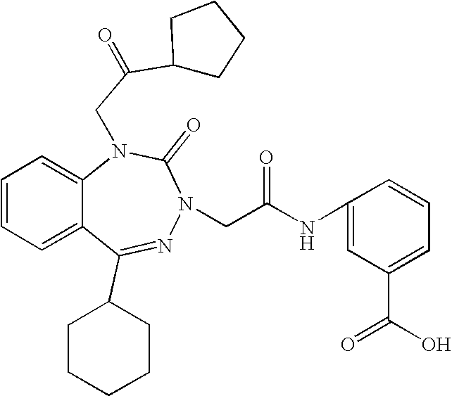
C1=CC=C2C(=C1)N(CC(C1CCCC1)=O)C(=O)N(CC(NC1=CC(C(O)=O)=CC=C1)=O)N=C2C1CCCCC1
